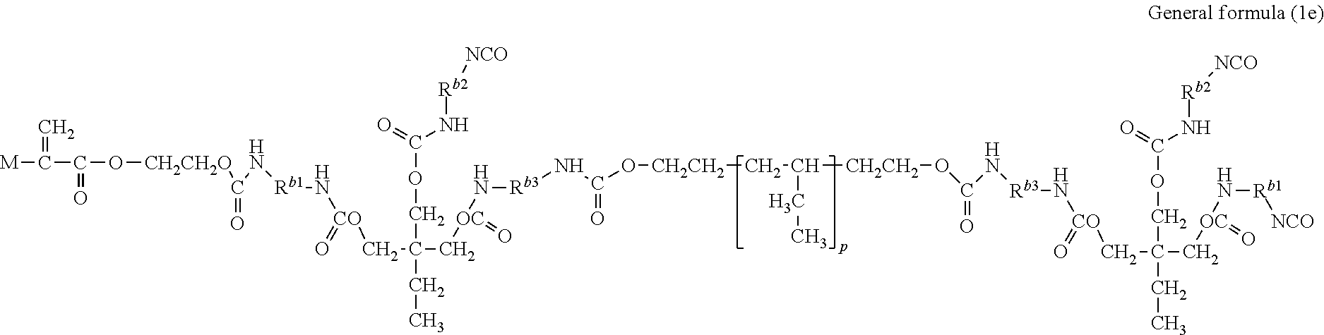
[M]C(C(O[CH2CH2O]C(N[Rb1]N[CO](=O)CC(C[OC](N[Rb3]NC(O[CH2CH2]CC(CC)[CH2CH2]OC(=O)N[Rb3]N[CO](=O)CC(C[OC](N[Rb1][NCO])=O)(COC(N[Rb2][NCO])=O)CC)=O)=O)(COC(N[Rb2][NCO])=O)CC)=O)=O)=C
